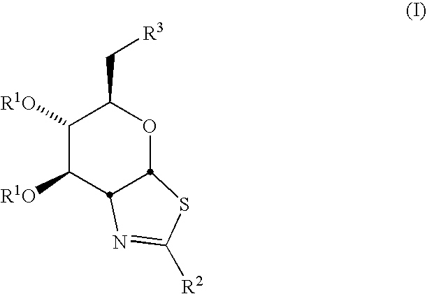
C1([R1O])C([R1O])C2N=C([R2])SC2OC1C[R3]
